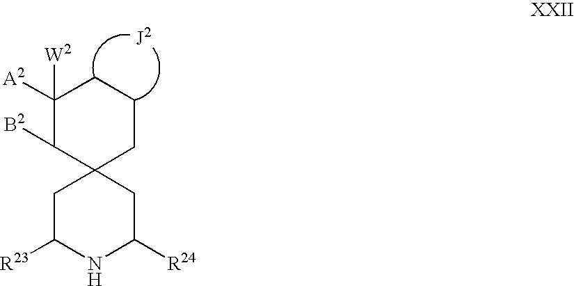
C1([A2])([W2])C([B2])C2(CCC1)CC([R23])NC([R24])C2
